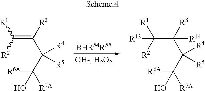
[R1]C([R2])=C([R3])C([R4])([R5])C([R6A])(O)[R7A].[R1]C([R2])(C([R3])(C([R4])([R5])C([R6A])(O)[R7A])[R14])[R13]
